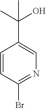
C1=CC(Br)=NC=C1C(C)(O)C
